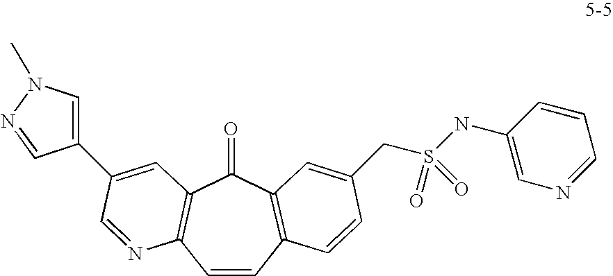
C1=CC2=C(C(=O)C3=C1N=CC(C1=CN(C)N=C1)=C3)C=C(CS(NC1=CN=CC=C1)(=O)=O)C=C2
